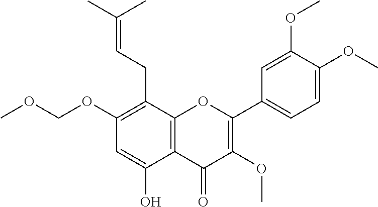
C1(OCOC)=C(CC=C(C)C)C2=C(C(O)=C1)C(=O)C(OC)=C(C1=CC=C(OC)C(OC)=C1)O2
